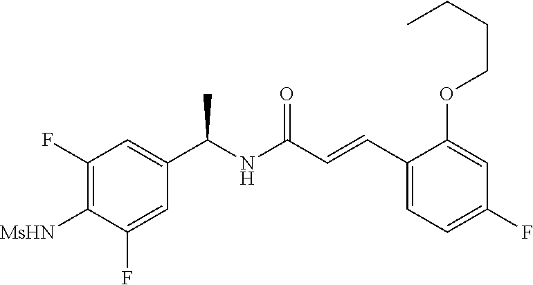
C1(F)=C([MsHN])C(F)=CC(C(NC(C=CC2=CC=C(F)C=C2OCCCC)=O)C)=C1
